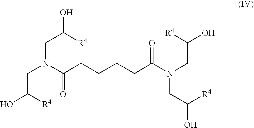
C(C([R4])O)N(C(=O)CCCCC(N(CC([R4])O)CC([R4])O)=O)CC([R4])O
